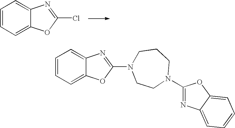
C1=CC=C2C(=C1)N=C(Cl)O2.C1=CC=C2C(=C1)N=C(N1CCCN(C3=NC4=CC=CC=C4O3)CC1)O2
